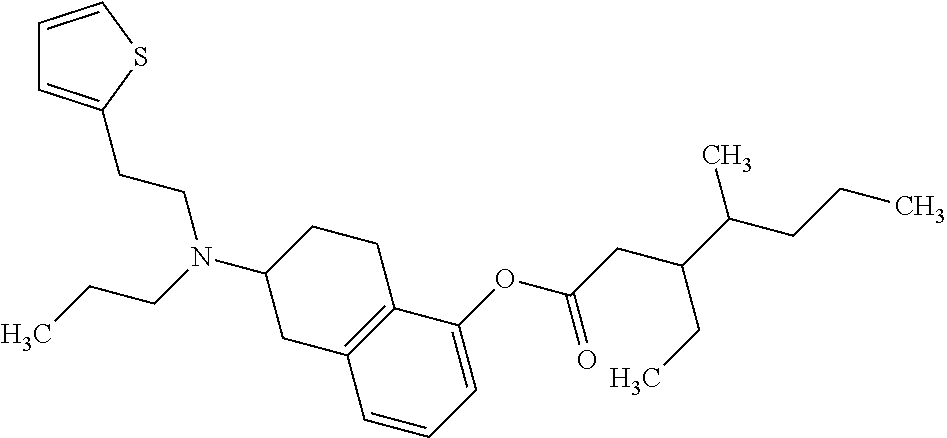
C1(OC(CC(C(CCC)C)CC)=O)=CC=CC2=C1CCC(N(CCC)CCC1=CC=CS1)C2
